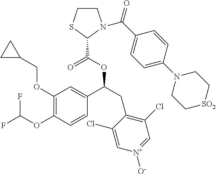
O(C1=C(OC(F)F)C=CC(C(OC(=O)C2SCCN2C(=O)C2=CC=C(N3CC[SO2]CC3)C=C2)CC2=C(Cl)C=[N+]([O-])C=C2Cl)=C1)CC1CC1
